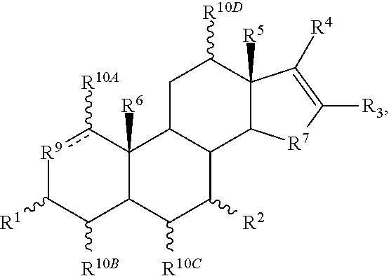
[R9]1c([R10A])C2([R6])C(C([R10B])C1[R1])C([R10C])C([R2])C1C2CC([R10D])C2([R5])C1[R7]C([R3])=C2[R4]
